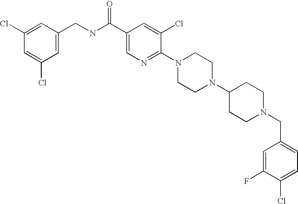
C(N1CCC(N2CCN(C3=NC=C(C(NCC4=CC(Cl)=CC(Cl)=C4)=O)C=C3Cl)CC2)CC1)C1=CC=C(Cl)C(F)=C1
